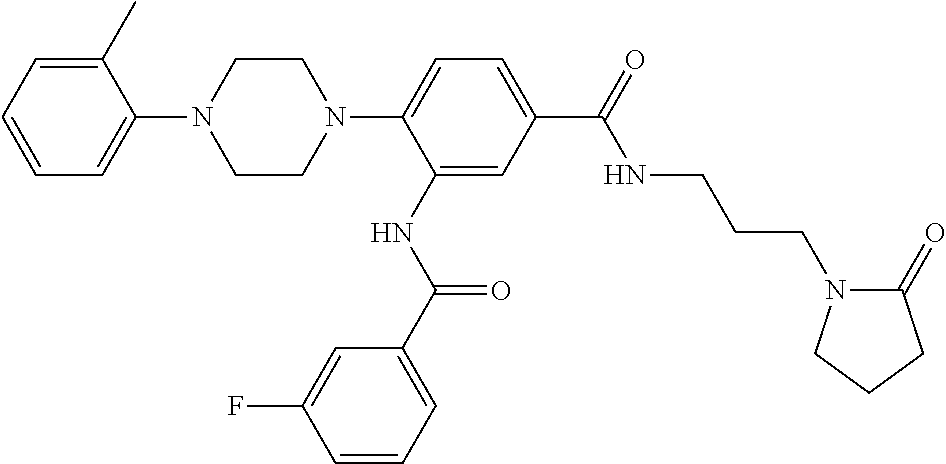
C1=CC=C(C)C(N2CCN(C3=CC=C(C(=O)NCCCN4C(=O)CCC4)C=C3NC(C3=CC=CC(F)=C3)=O)CC2)=C1
